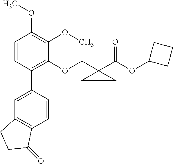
C1=CC(C2=CC3=C(C=C2)C(=O)CC3)=C(OCC2(C(OC3CCC3)=O)CC2)C(OC)=C1OC
